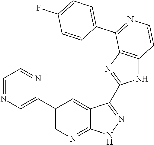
C1=NC=C(C2=CN=C3C(=C2)C(C2=NC4=C(N2)C=CN=C4C2=CC=C(F)C=C2)=N[N H]3)N=C1
